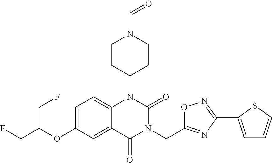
C1=C(OC(CF)CF)C=C2C(=C1)N(C1CCN(C=O)CC1)C(=O)N(CC1=NC(C3=CC=CS3)=NO1)C2=O
